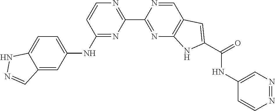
C1=CC(NC2=CC=C3C(=C2)C=NN3)=NC(C2=NC3=C(C=N2)C=C(C(=O)NC2=CN=NC=C2)N3)=N1
